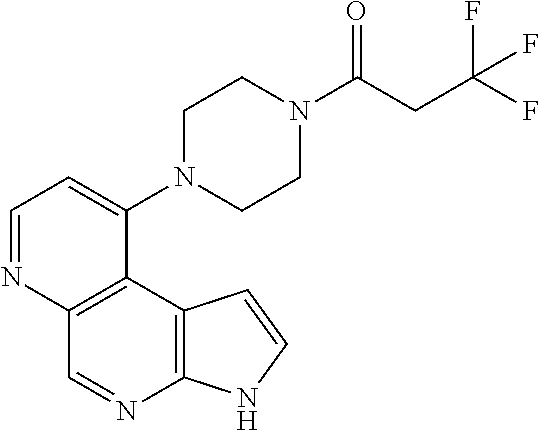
C1=NC2=C(C(N3CCN(C(CC(F)(F)F)=O)CC3)=C1)C1=C(N=C2)NC=C1
